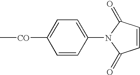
C1([CO]C)=CC=C(N2C(=O)C=CC2=O)C=C1
